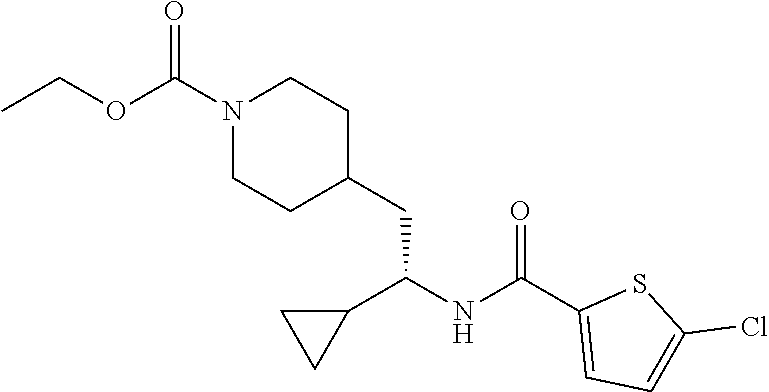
C1=C(C(NC(CC2CCN(C(OCC)=O)CC2)C2CC2)=O)SC(Cl)=C1
